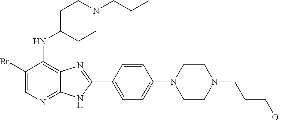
C1(Br)=CN=C2C(=C1NC1CCN(CCC)CC1)N=C(C1=CC=C(N3CCN(CCCOC)CC3)C=C1)N2
